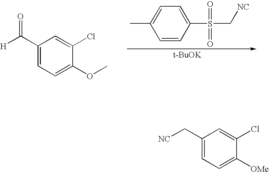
[H]C(C1=CC=C(OC)C(Cl)=C1)=O.C1(C)=CC=C(S(=O)(=O)C[NC])C=C1.[t-BuOK].[NC]CC1=CC=C([OMe])C(Cl)=C1
